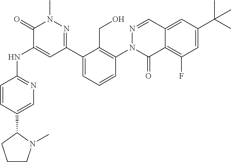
C1=CC(C2CCCN2C)=CN=C1NC1=CC(C2=CC=CC(N3C(=O)C4=C(F)C=C(C(C)(C)C)C=C4C=N3)=C2CO)=NN(C)C1=O
